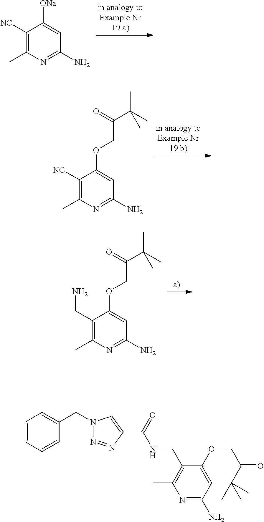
C1(CN)=C(C)N=C(N)C=C1OCC(C(C)(C)C)=O.C1([NC])=C(C)N=C(N)C=C1[ONa].C1([NC])=C(C)N=C(N)C=C1OCC(C(C)(C)C)=O.C1=CC=CC(CN2N=NC(C(=O)NCC3=C(C)N=C(N)C=C3OCC(=O)C(C)(C)C)=C2)=C1
